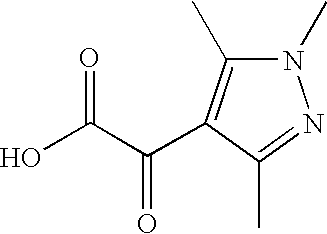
OC(C(=O)C1=C(C)N(C)N=C1C)=O
